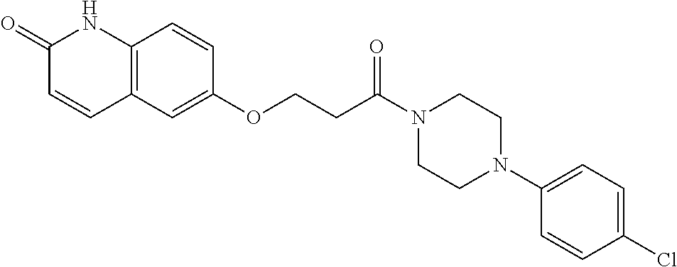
C12=C(C=C(OCCC(N3CCN(C4=CC=C(Cl)C=C4)CC3)=O)C=C1)C=CC(=O)N2
